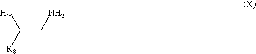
C(CN)(O)[R8]
